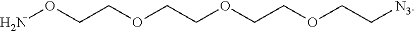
NOCCOCCOCCOCC[N3]
